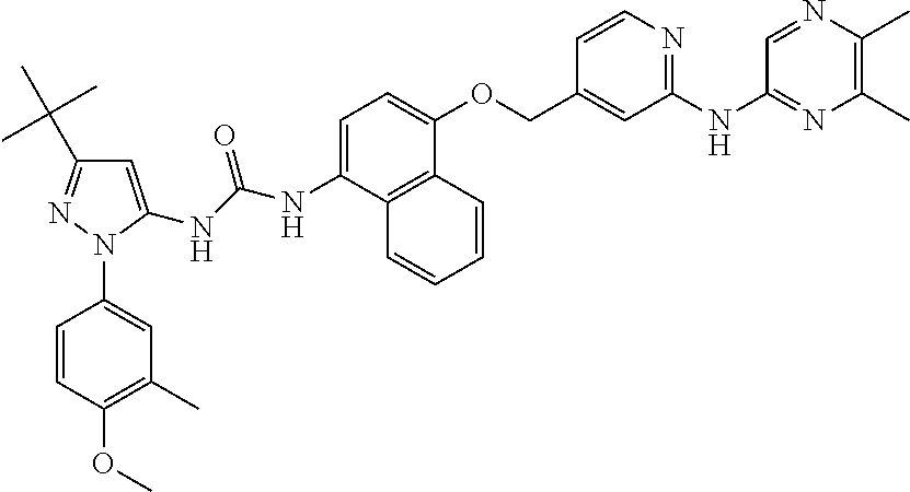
N(C1=CC=C(OCC2=CC(NC3=NC(C)=C(C)N=C3)=NC=C2)C2=C1C=CC=C2)C(NC1=CC(C(C)(C)C)=NN1C1=CC(C)=C(OC)C=C1)=O
